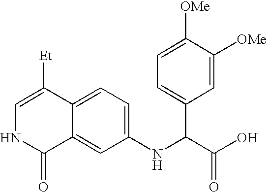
C1=C([Et])C2=CC=C(NC(C(O)=O)C3=CC=C([OMe])C([OMe])=C3)C=C2C(=O)N1
